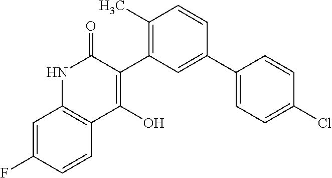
C1(C2=C(C)C=CC(C3=CC=C(Cl)C=C3)=C2)=C(O)C2=C(NC1=O)C=C(F)C=C2
